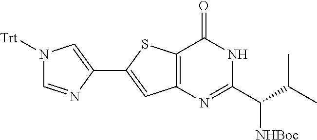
C1(C2=CC3=C(S2)C(=O)NC(C(C(C)C)[NHBoc])=N3)=CN([Trt])C=N1
